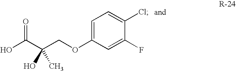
OC(C(COC1=CC=C(Cl)C(F)=C1)(O)C)=O
